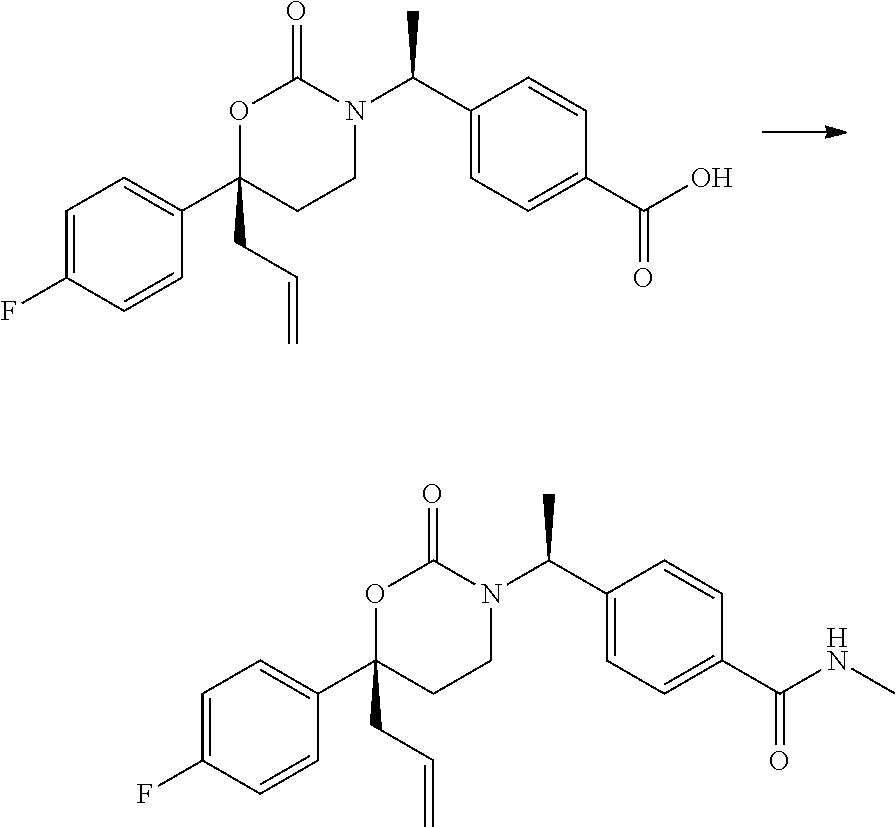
C1(C(O)=O)=CC=C(C(N2C(=O)OC(C3=CC=C(F)C=C3)(CC=C)CC2)C)C=C1.C1(C(NC)=O)=CC=C(C(N2C(=O)OC(C3=CC=C(F)C=C3)(CC=C)CC2)C)C=C1
